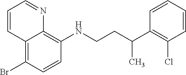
C1=CC(Br)=C2C(=C1NCCC(C1=C(Cl)C=CC=C1)C)N=CC=C2
